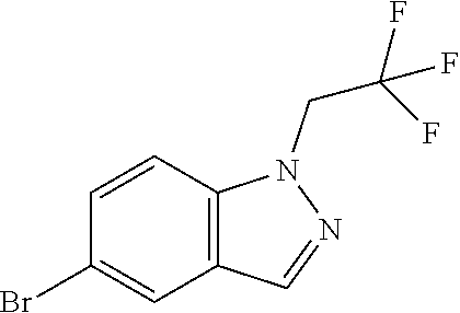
C1=CC2=C(C=C1Br)C=NN2CC(F)(F)F
